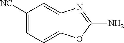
C1([NC])=CC=C2C(=C1)N=C(N)O2
